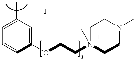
C1=C(C)C=C(OCCN2(C)CCN(C)CC2)C=C1
